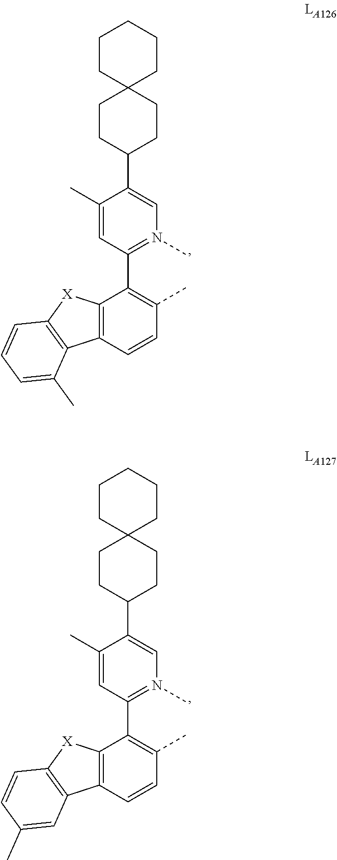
C1(C)=CC(C2=C(C)C=CC3=C2[X]C2=C3C(C)=CC=C2)=N(C)C=C1C1CCC2(CC1)CCCCC2.C1(C)=CC(C2=C(C)C=CC3=C2[X]C2=C3C=C(C)C=C2)=N(C)C=C1C1CCC2(CC1)CCCCC2
